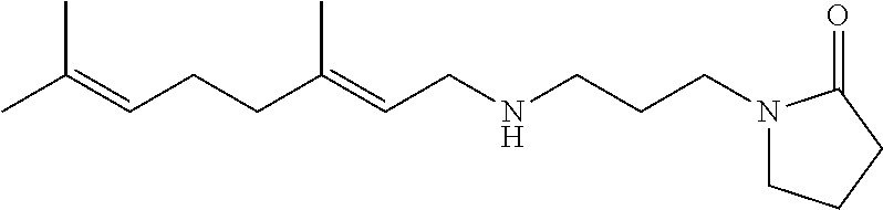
CC(=CCCC(=CCNCCCN1CCCC1=O)C)C
